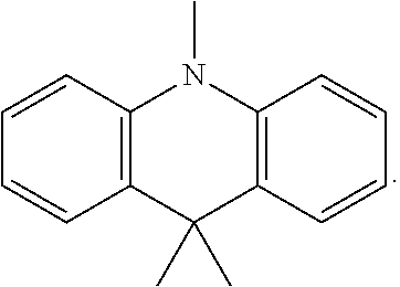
C12=C(C=CC=C1)N(C)C1=C(C2(C)C)C=CC=C1
